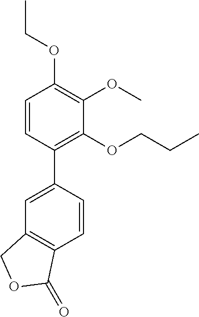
C1=CC(C2=CC3=C(C=C2)C(=O)OC3)=C(OCCC)C(OC)=C1OCC
